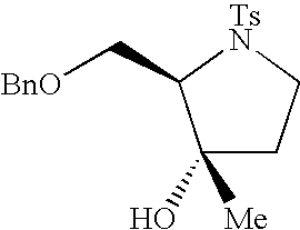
C1([Me])(O)CC[TsN]C1C[BnO]
